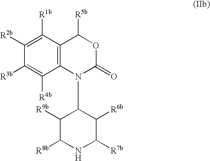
C12=C(C([R1b])=C([R2b])C([R3b])=C1[R4b])C([R5b])OC(=O)N2C1C([R9b])C([R8b])NC([R7b])C1[R6b]
